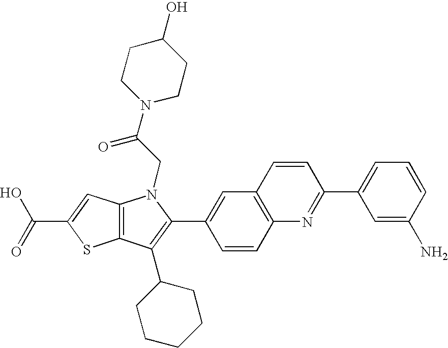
C(C1=CC2=C(S1)C(C1CCCCC1)=C(C1=CC3=C(C=C1)N=C(C1=CC=CC(N)=C1)C=C3)N2CC(N1CCC(O)CC1)=O)(=O)O
